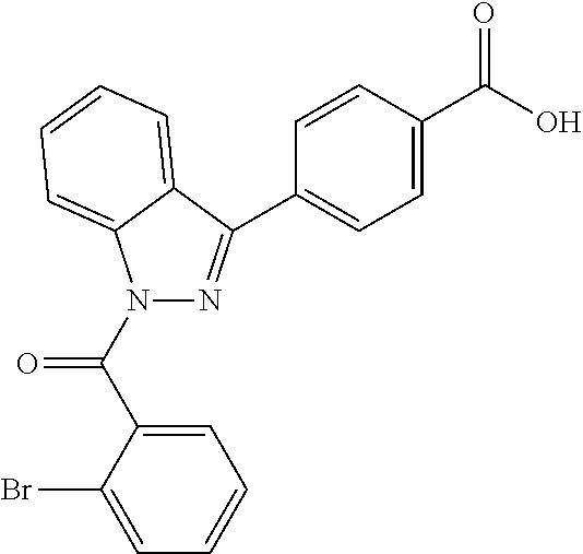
C1=C(C(O)=O)C=CC(C2=NN(C(C3=CC=CC=C3Br)=O)C3=CC=CC=C23)=C1
